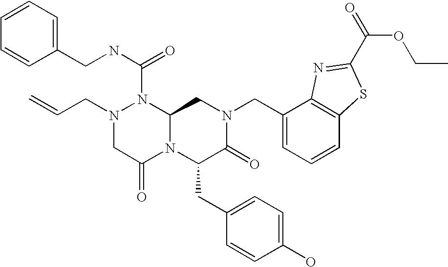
N1(C(NCC2=CC=CC=C2)=O)N(CC=C)CC(=O)N2C1CN(CC1=CC=CC3=C1N=C(C(OCC)=O)S3)C(=O)C2CC1=CC=C(O)C=C1
